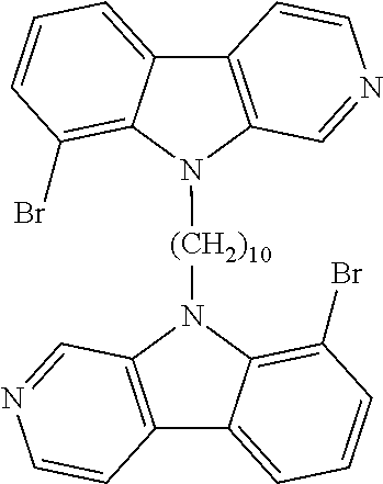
C12=C(N([(CH2)10]N3C4=C(C5=CC=CC(Br)=C35)C=CN=C4)C3=C(Br)C=CC=C13)C=NC=C2
